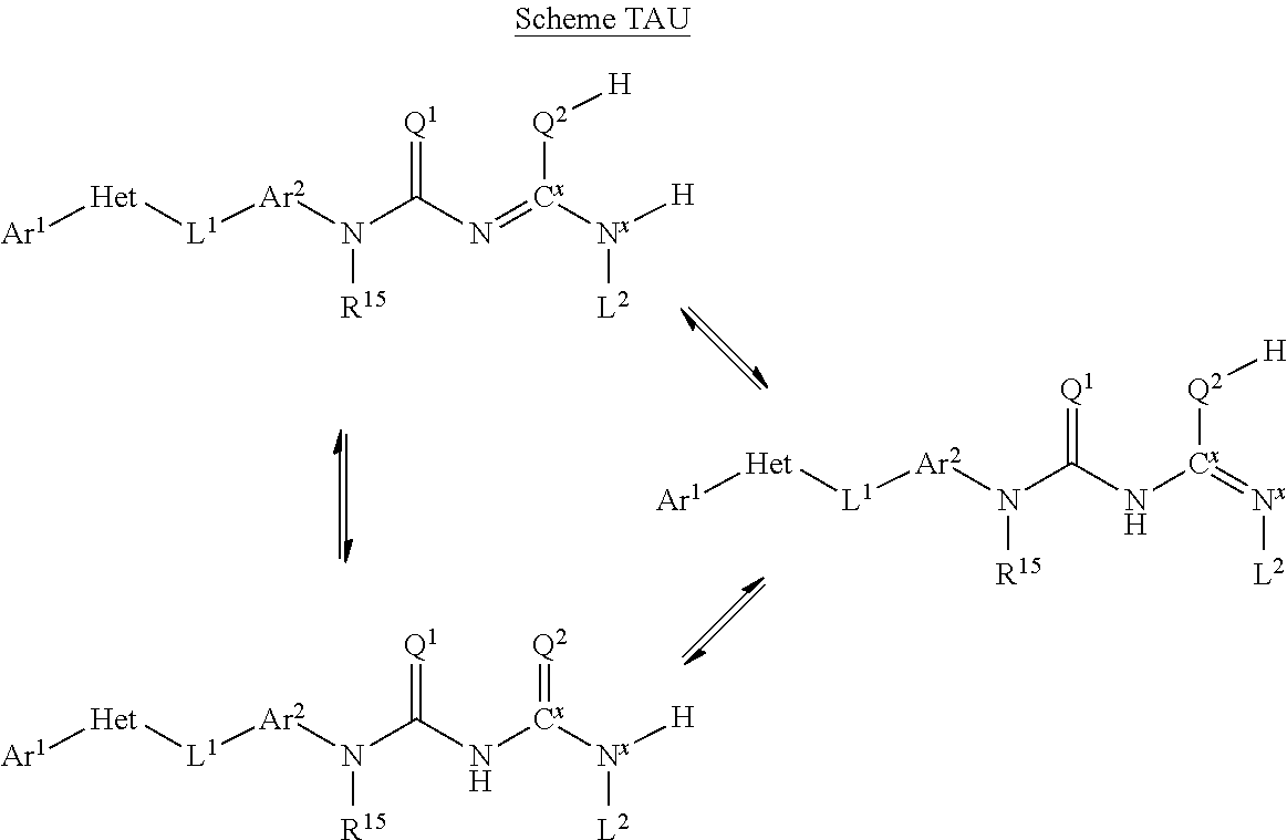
[Ar1][Het][L1][Ar2]N(C(N=[Cx]([Nx]([H])[L2])[Q2][H])=[Q1])[R15].[Ar1][Het][L1][Ar2]N(C(N[Cx](=[Nx][L2])[Q2][H])=[Q1])[R15].[Ar1][Het][L1][Ar2]N(C(N[Cx]([Nx]([H])[L2])=[Q2])=[Q1])[R15]
